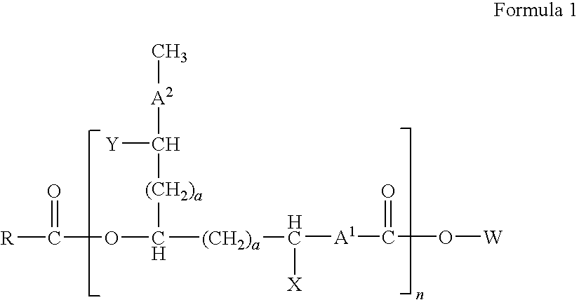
[R]C(OC([(CH2)a]C([A1]C(O[W])=O)[X])[(CH2)a]C([Y])[A2]C)=O
